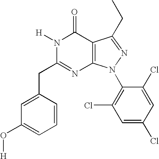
C1=C(CC2=NC3=C(C(=O)N2[H])C(CC)=NN3C2=C(Cl)C=C(Cl)C=C2Cl)C=CC=C1O[H]
